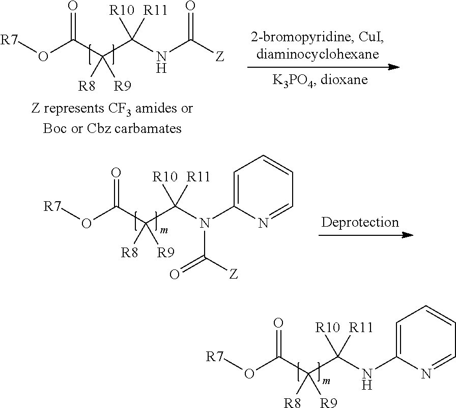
O(C(C(C(NC([Z])=O)([R11])[R10])([R9])[R8])=O)[R7].O(C(C(C(N(C1=CC=CC=N1)C(=O)[Z])([R11])[R10])([R9])[R8])=O)[R7].O(C(C(C(NC1=CC=CC=N1)([R11])[R10])([R9])[R8])=O)[R7]
